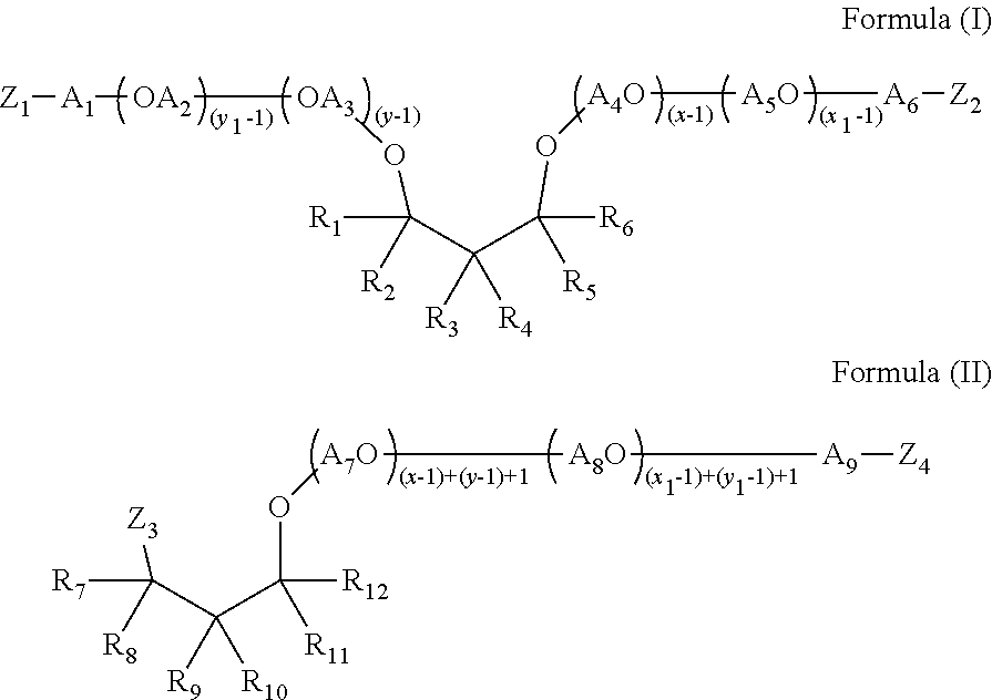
C(C(C([R6])([R5])O[A4O][A5O][A6][Z2])([R3])[R4])([R1])([R2])O[OA3][OA2][A1][Z1].C(C(C([R12])([R11])O[A7O][A8O][A9][Z4])([R9])[R10])([R7])([R8])[Z3]
